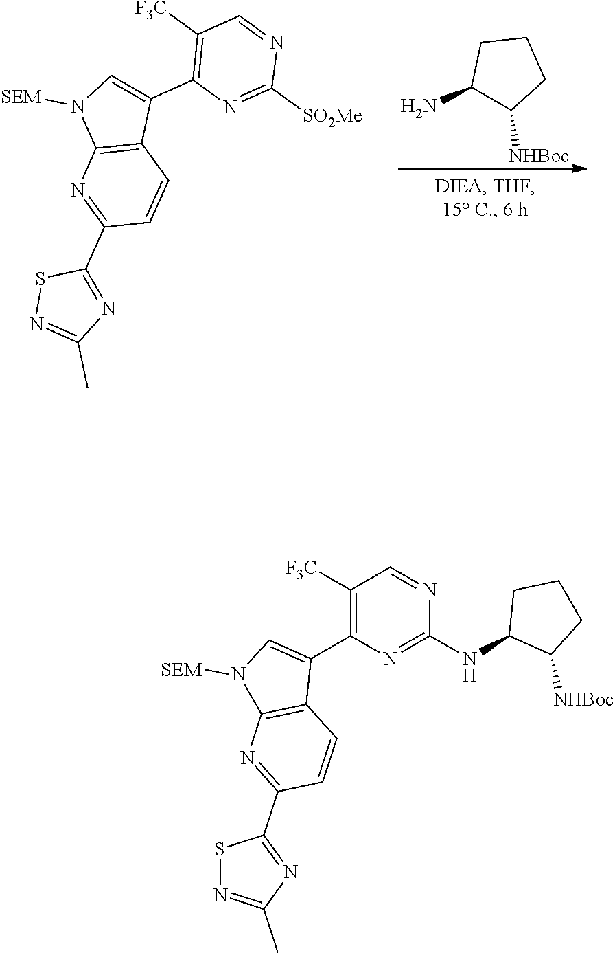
C1C(N)C([NHBoc])CC1.C1([SO2Me])=NC(C2=CN([SEM])C3=C2C=CC(C2=NC(C)=NS2)=N3)=C([F3C])C=N1.N(C1=NC(C2=CN([SEM])C3=C2C=CC(C2=NC(C)=NS2)=N3)=C([F3C])C=N1)C1CCCC1[NHBoc]
